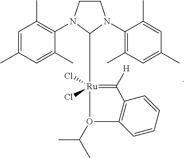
C1CN(C2=C(C)C=C(C)C=C2C)C([Ru]2(Cl)(Cl)=C([H])C3=C(O2C(C)C)C=CC=C3)N1C1=C(C)C=C(C)C=C1C
